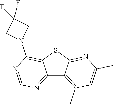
C12=NC=NC(N3CC(F)(F)C3)=C1SC1=NC(C)=CC(C)=C21
